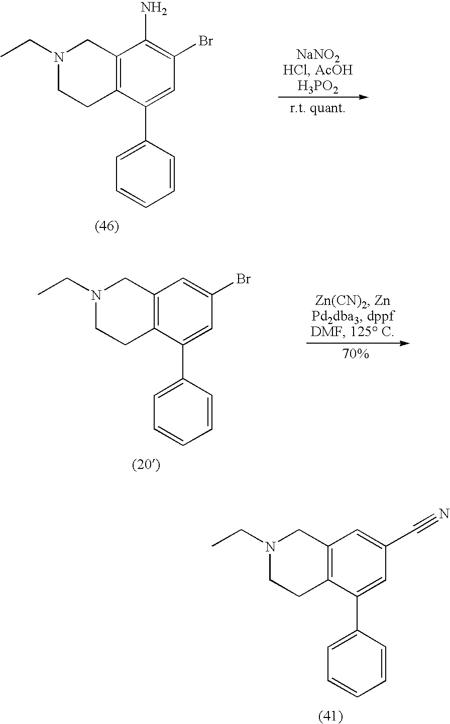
C12=C(C(C3=CC=CC=C3)=CC(Br)=C1N)CCN(CC)C2.C12=C(C(C3=CC=CC=C3)=CC(C#N)=C1)CCN(CC)C2.C12=C(C(C3=CC=CC=C3)=CC(Br)=C1)CCN(CC)C2
